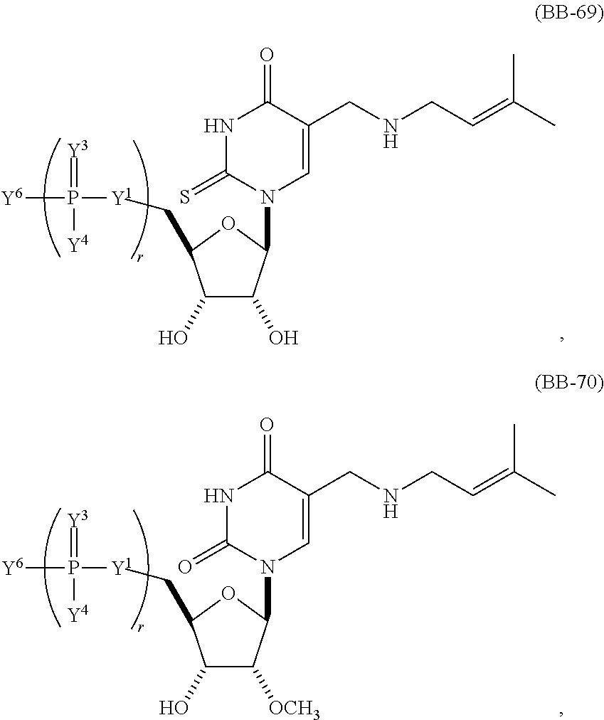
C(C1C(O)C(O)C(N2C=C(CNCC=C(C)C)C(=O)NC2=S)O1)[Y1]P([Y6])(=[Y3])[Y4].C(C1C(O)C([OCH3])C(N2C=C(CNCC=C(C)C)C(=O)NC2=O)O1)[Y1]P([Y6])(=[Y3])[Y4]
